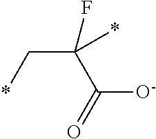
C(*)C(*)(C(=O)[O-])F
